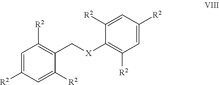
C1=C([R2])C=C([R2])C(C[X]C2=C([R2])C=C([R2])C=C2[R2])=C1[R2]
